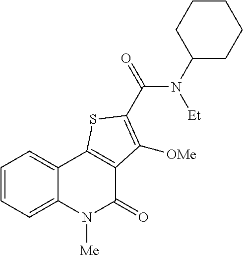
C1=CC=C2C(=C1)C1=C(C(=O)N2[Me])C([OMe])=C(C(N(C2CCCCC2)[Et])=O)S1
